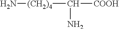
[(CH2)4](C(N)[COOH])N
